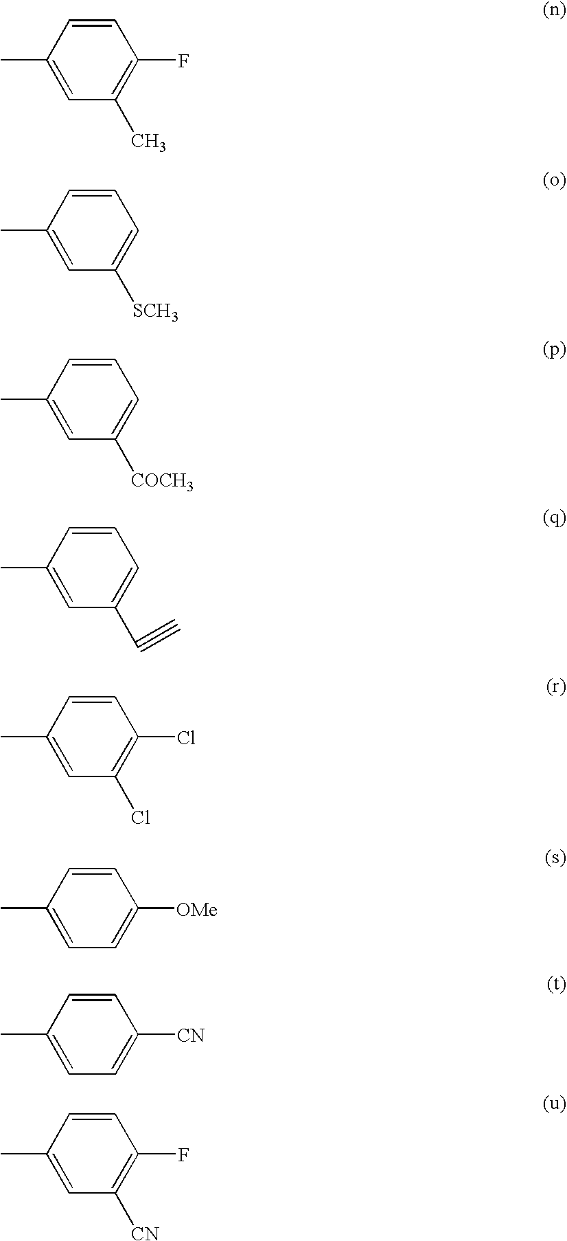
C1=CC(C)=CC(C)=C1F.C1=CC(C)=CC([SCH3])=C1.C1=CC(C)=CC([COCH3])=C1.C1=CC(C)=CC(C#C)=C1.C1=CC(C)=CC(Cl)=C1Cl.C1=CC(C)=CC=C1[OMe].C1=CC(C)=CC=C1[CN].C1=CC(C)=CC([CN])=C1F
